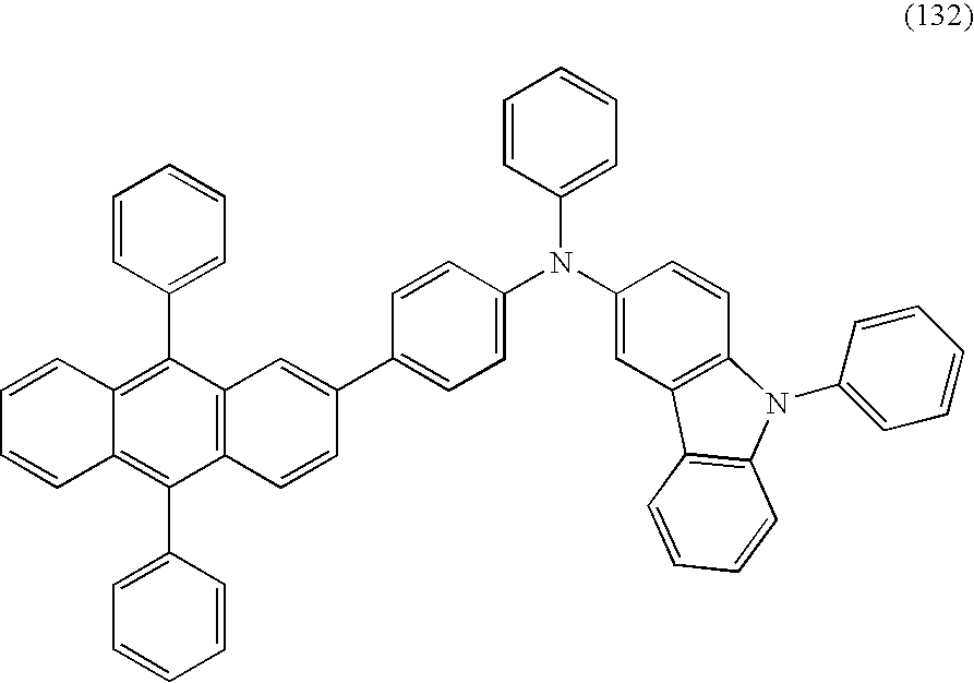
C1(C2=CC=CC=C2)=C2C(=C(C3=CC=CC=C3)C3=C1C=C(C1=CC=C(N(C4=CC5=C(C=C4)N(C4=CC=CC=C4)C4=C5C=CC=C4)C4=CC=CC=C4)C=C1)C=C3)C=CC=C2
